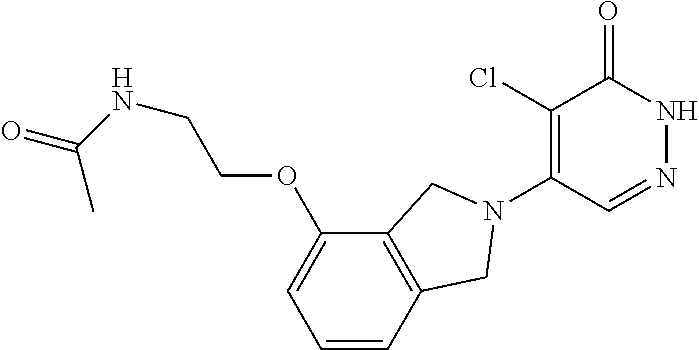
C1(Cl)=C(N2CC3=C(C(OCCNC(C)=O)=CC=C3)C2)C=NNC1=O
